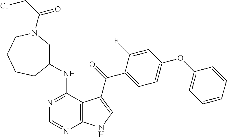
C1=CC=CC(OC2=CC=C(C(=O)C3=CNC4=C3C(NC3CN(C(=O)CCl)CCCC3)=NC=N4)C(F)=C2)=C1
